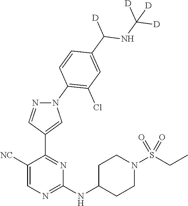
C1(NC2CCN(S(CC)(=O)=O)CC2)=NC=C([NC])C(C2=CN(C3=C(Cl)C=C(C(NC([D])([D])[D])[D])C=C3)N=C2)=N1
